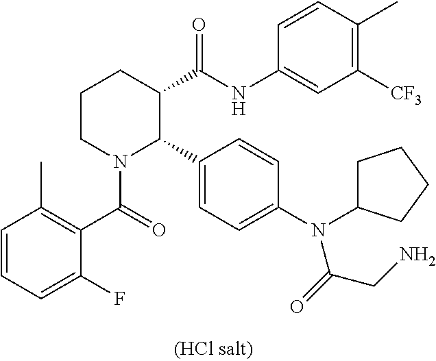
C1=CC=C(F)C(C(=O)N2C(C3=CC=C(N(C4CCCC4)C(=O)CN)C=C3)C(C(NC3=CC([CF3])=C(C)C=C3)=O)CCC2)=C1C
